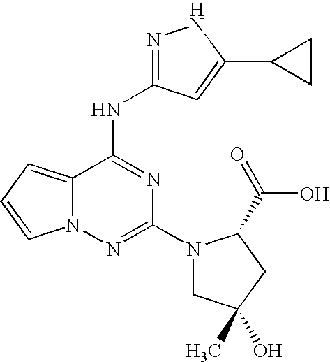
N1=C(NC2=NC(N3CC(O)(C)CC3C(=O)O)=NN3C2=CC=C3)C=C(C2CC2)N1
